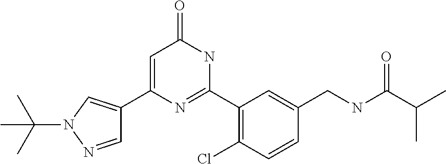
C1(C2=CC(=O)NC(C3=C(Cl)C=CC(CNC(C(C)C)=O)=C3)=N2)=CN(C(C)(C)C)N=C1
